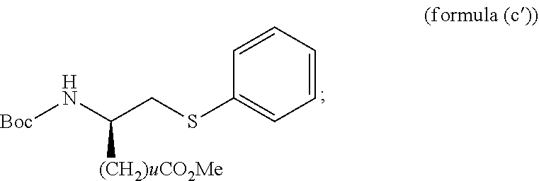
[Boc]NC(CSC1=CC=CC=C1)[(CH2)uCO2Me]
